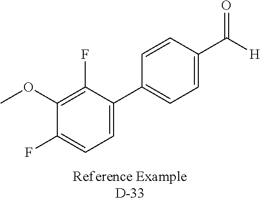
C1(C2=CC=C(C([H])=O)C=C2)=CC=C(F)C(OC)=C1F
